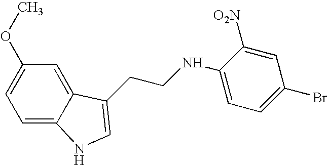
C1=C2C(=CC(OC)=C1)C(CCNC1=CC=C(Br)C=C1[O2N])=CN2
